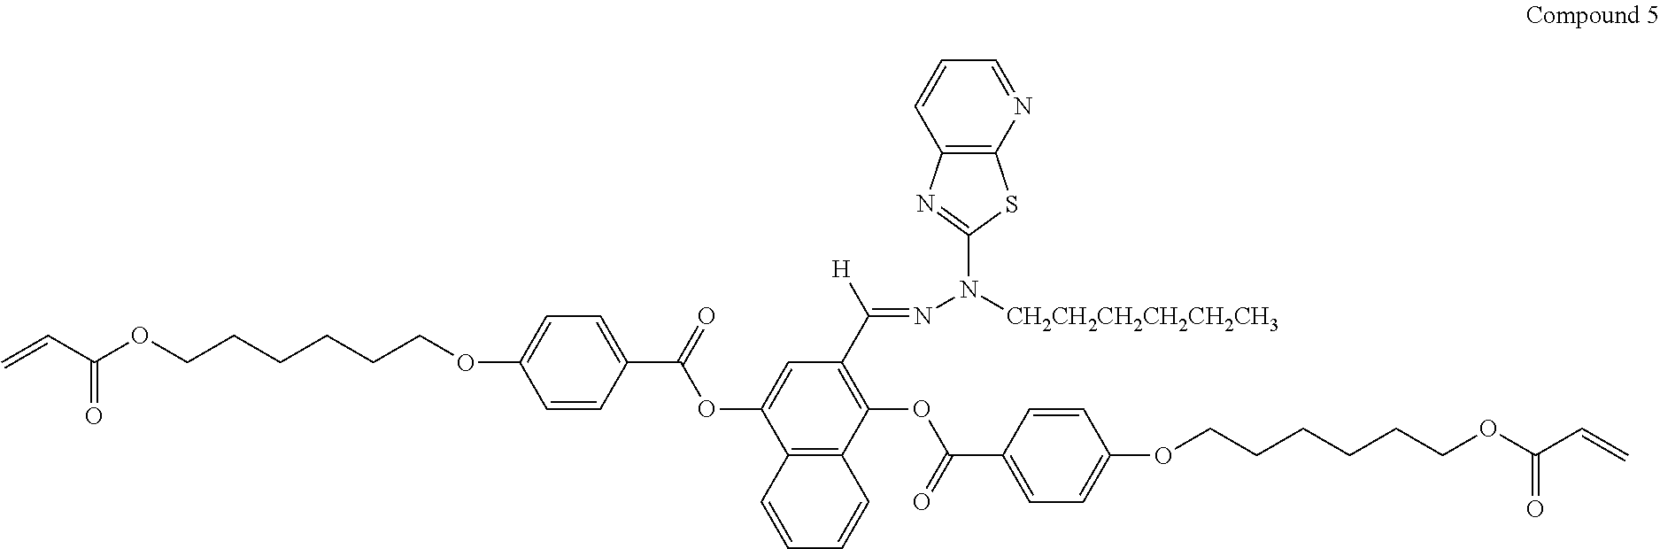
C=CC(OCCCCCCOC1=CC=C(C(=O)OC2=CC(C([H])=NN([CH2CH2CH2CH2CH2CH3])C3=NC4=C(S3)N=CC=C4)=C(OC(C3=CC=C(OCCCCCCOC(C=C)=O)C=C3)=O)C3=C2C=CC=C3)C=C1)=O
